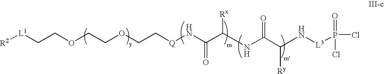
[R2][L1]CCOCCOCC[Q]NC(=O)C(NC(=O)C(N[L3]P(Cl)(=O)Cl)[Ry])[Rx]
